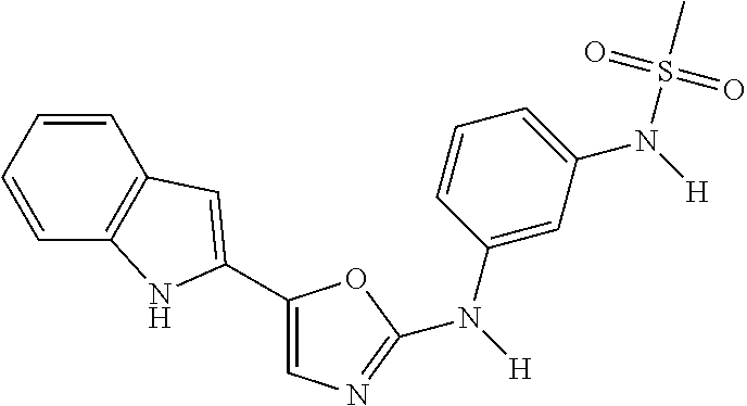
C1=CC=CC2=C1C=C(C1=CN=C(N([H])C3=CC(N([H])S(C)(=O)=O)=CC=C3)O1)N2
